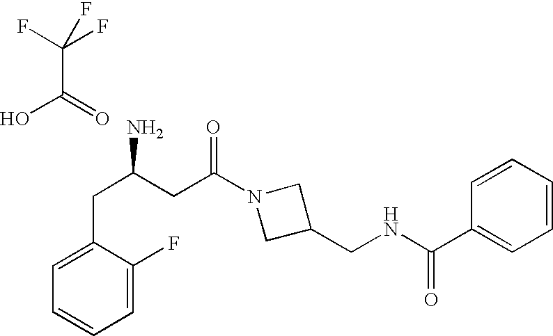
C1=C(F)C(CC(CC(N2CC(CNC(C3=CC=CC=C3)=O)C2)=O)N)=CC=C1.OC(C(F)(F)F)=O
